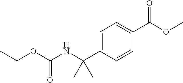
C(C1=CC=C(C(OC)=O)C=C1)(NC(=O)OCC)(C)C
